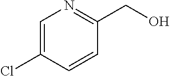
C1=C(Cl)C=CC(CO)=N1
